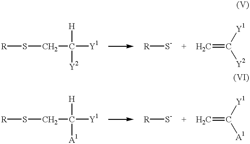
[R]SCC([Y1])([H])[Y2].[R][S-].C=C([Y1])[Y2].[R]SCC([Y1])([H])[A1].[R][S-].C=C([Y1])[A1]
